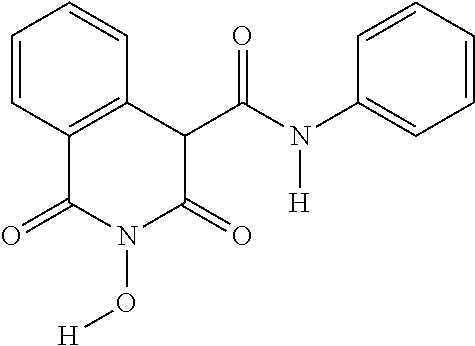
C1=CC2=C(C=C1)C(C(=O)N([H])C1=CC=CC=C1)C(=O)N(O[H])C2=O
